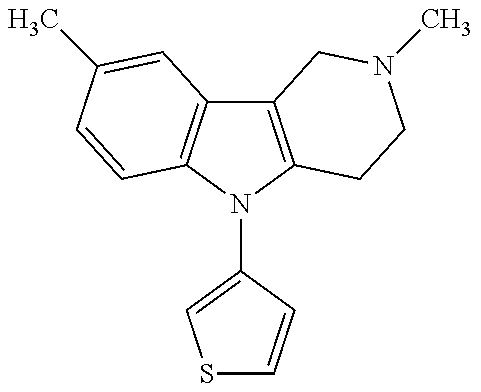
C12=C(N(C3=CSC=C3)C3=C1C=C(C)C=C3)CCN(C)C2
